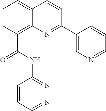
C1=CC(C(NC2=NN=CC=C2)=O)=C2C(=C1)C=CC(C1=CN=CC=C1)=N2
